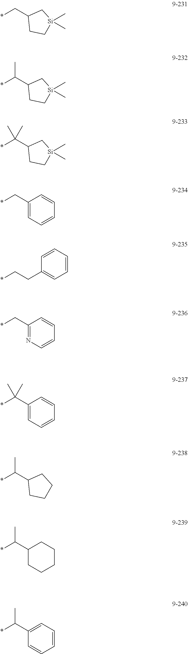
C(C1CC[Si](C)(C)C1)*.C(C1CC[Si](C)(C)C1)(*)C.C1(C*)=CC=CC=C1.C1=CC=CC=C1CC*.C1(C*)=NC=CC=C1.C1(C(*)(C)C)=CC=CC=C1.CC(C1CCCC1)*.CC(C1CCCCC1)*.CC(C1=CC=CC=C1)*.C(C1CC[Si](C)(C)C1)(*)(C)C
